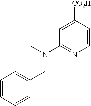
C1=CC=CC(CN(C2=NC=CC([CO2H])=C2)C)=C1
